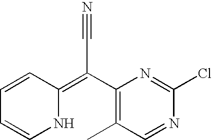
C1=CC(=C(C2=C(C)C=NC(Cl)=N2)C#N)NC=C1
